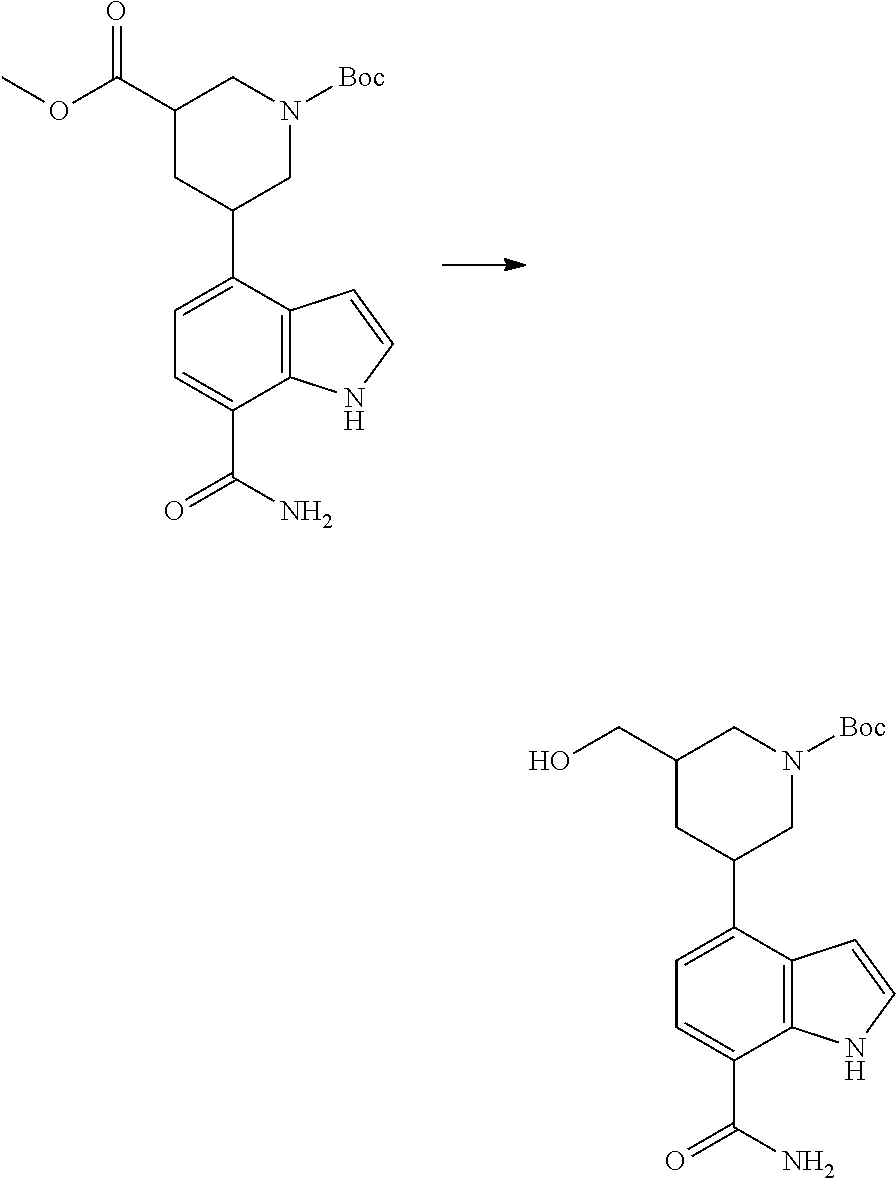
C1(C(OC)=O)CC(C2=CC=C(C(N)=O)C3=C2C=CN3)CN([Boc])C1.C1(CO)CC(C2=CC=C(C(N)=O)C3=C2C=CN3)CN([Boc])C1
